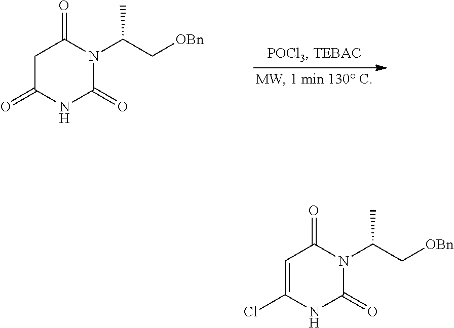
C1C(=O)NC(=O)N(C(C[OBn])C)C1=O.C1=C(Cl)NC(=O)N(C(C[OBn])C)C1=O
